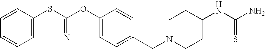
C1=CC2=C(C=C1)N=C(OC1=CC=C(CN3CCC(NC(N)=S)CC3)C=C1)S2
